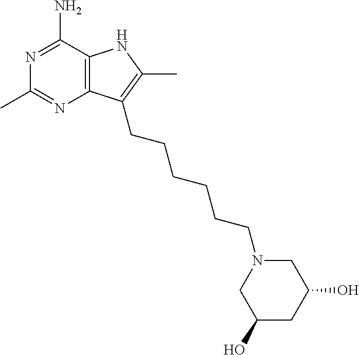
C12=C(N=C(C)N=C1N)C(CCCCCCN1CC(O)CC(O)C1)=C(C)N2
